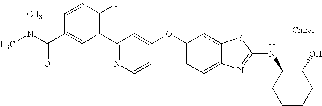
N1=C(C2=C(F)C=CC(C(=O)N(C)C)=C2)C=C(OC2=CC=C3C(=C2)SC(NC2CCCCC2O)=N3)C=C1
